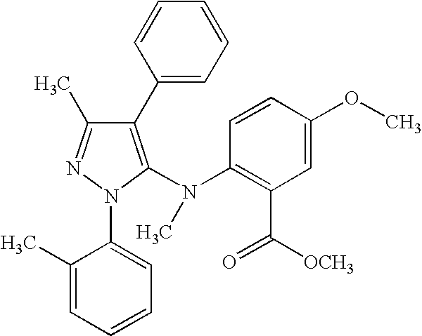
C1(C2=CC=CC=C2)=C(N(C2=C(C(=O)[OCH3])C=C(OC)C=C2)C)N(C2=CC=CC=C2C)N=C1C
